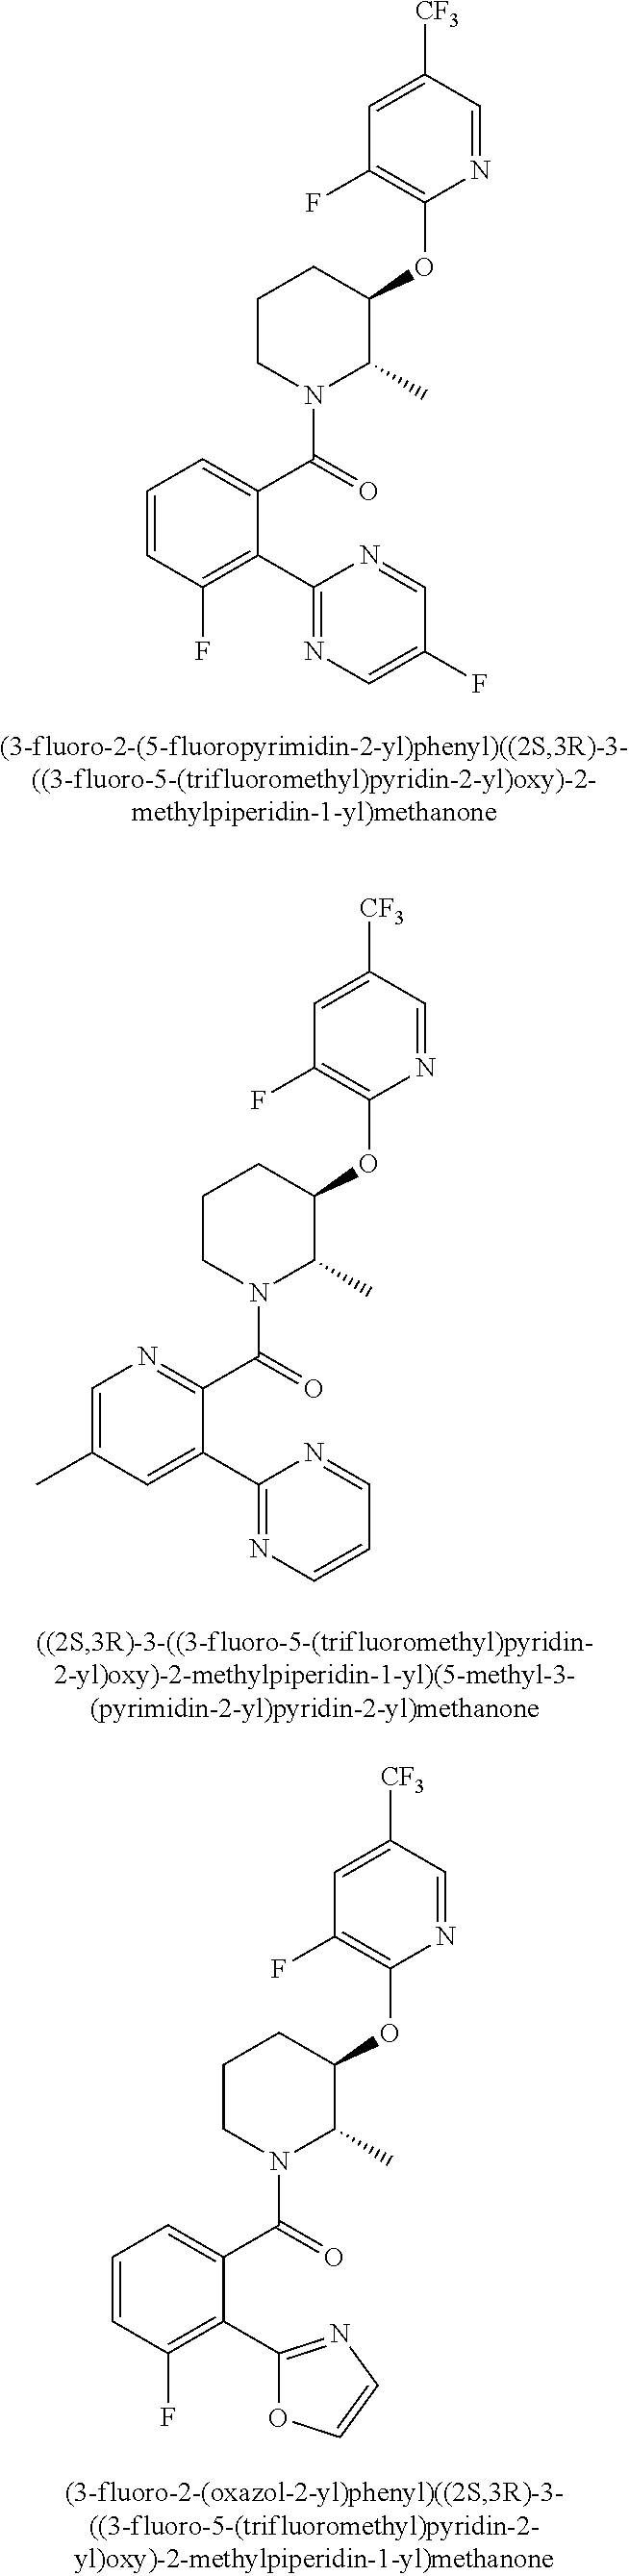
C1(OC2CCCN(C(C3=CC=CC(F)=C3C3=NC=C(F)C=N3)=O)C2C)=C(F)C=C([CF3])C=N1.C1(OC2CCCN(C(C3=NC=C(C)C=C3C3=NC=CC=N3)=O)C2C)=C(F)C=C([CF3])C=N1.C1(OC2CCCN(C(C3=CC=CC(F)=C3C3=NC=CO3)=O)C2C)=C(F)C=C([CF3])C=N1
